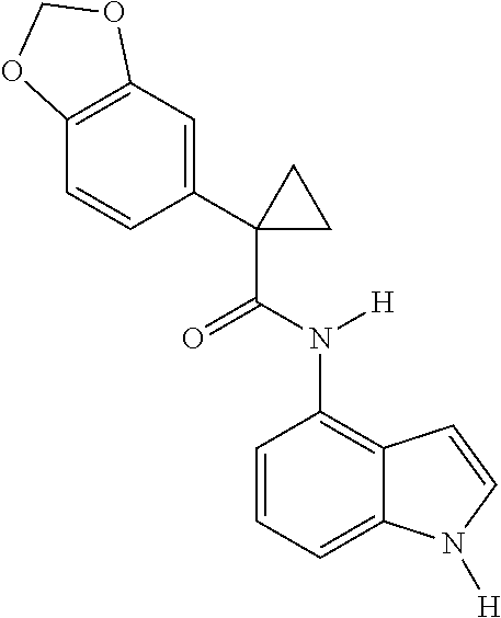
C12=C(C=CC(C3(C(N(C4=C5C(=CC=C4)N([H])C=C5)[H])=O)CC3)=C1)OCO2
